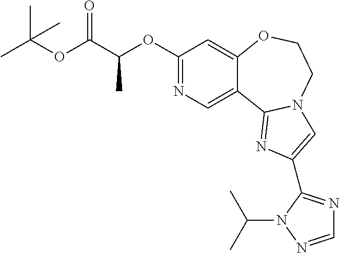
C12=CN=C(OC(C(OC(C)(C)C)=O)C)C=C1OCCN1C2=NC(C2=NC=NN2C(C)C)=C1
